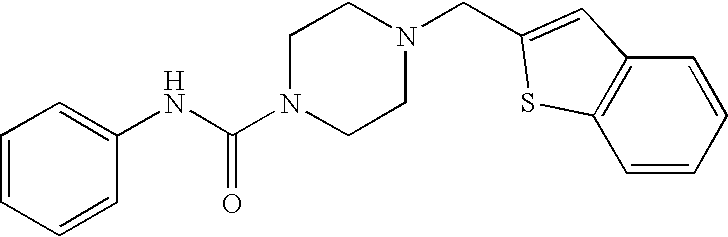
C1=CC=CC(NC(N2CCN(CC3=CC4=C(C=CC=C4)S3)CC2)=O)=C1
